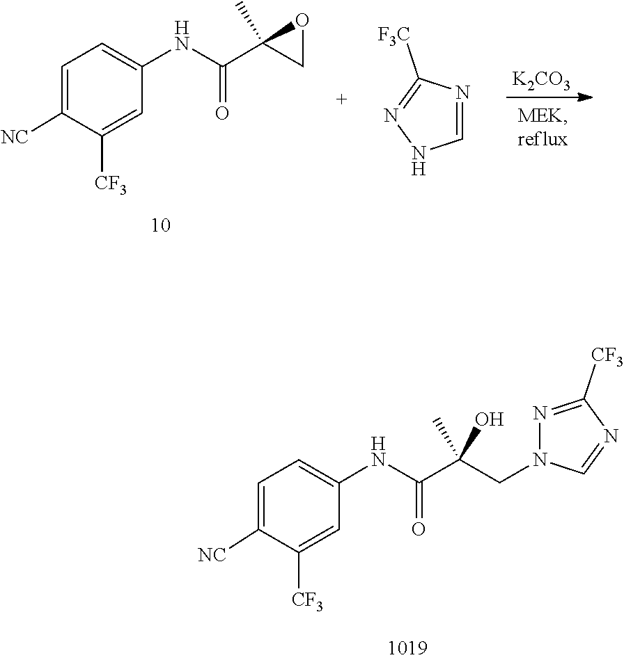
C1=C([NC])C([CF3])=CC(NC(=O)C2(C)CO2)=C1.C1([F3C])=NNC=N1.[K2CO3].C1=C([NC])C([CF3])=CC(NC(=O)C(O)(CN2N=C([CF3])N=C2)C)=C1
